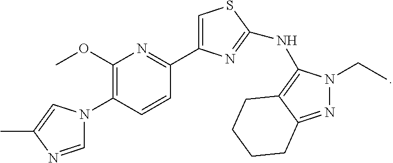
C1(OC)=C(N2C=NC(C)=C2)C=CC(C2=CSC(NC3=C4C(=NN3CC)CCCC4)=N2)=N1
